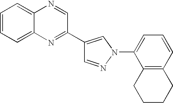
C1=NN(C2=CC=CC3=C2CCCC3)C=C1C1=NC2=CC=CC=C2N=C1
